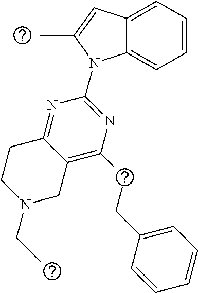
C12=CC=CC=C1N(C1=NC(CCC3=CC=CC=C3)=C3C(=N1)CCN(CC)C3)C(C)=C2
